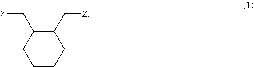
C1CCC(C[Z])C(C[Z])C1
